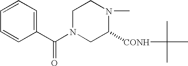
C1=CC(C(N2CC([CONH]C(C)(C)C)N(C)CC2)=O)=CC=C1
